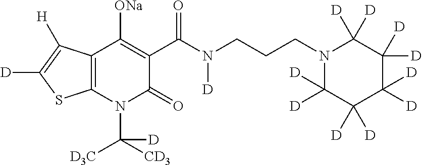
C12=C(N(C([CD3])([D3C])[D])C(=O)C(C(N(CCCN3C([D])([D])C([D])([D])C([D])([D])C([D])([D])C3([D])[D])[D])=O)=C1[ONa])SC([D])=C2[H]
